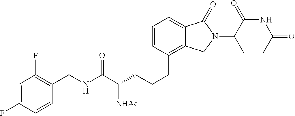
C(CC1=C2C(=CC=C1)C(=O)N(C1C(=O)NC(=O)CC1)C2)CC(C(NCC1=C(F)C=C(F)C=C1)=O)[NHAc]
